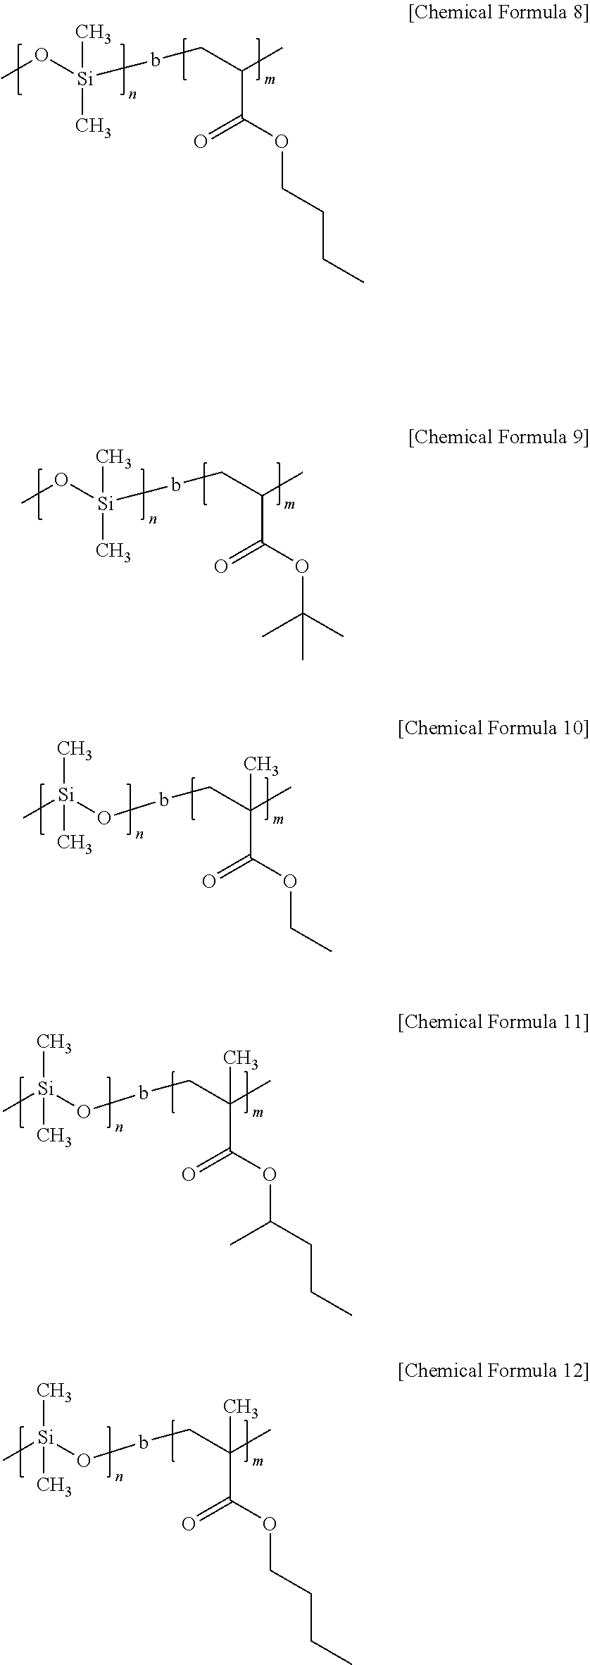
[Si](bCC(C)C(OCCCC)=O)(OC)(C)C.[Si](bCC(C)C(OC(C)(C)C)=O)(OC)(C)C.O(bCC(C)(C(OCC)=O)C)[Si](C)(C)C.O(bCC(C)(C(OC(CCC)C)=O)C)[Si](C)(C)C.O(bCC(C)(C(OCCCC)=O)C)[Si](C)(C)C
